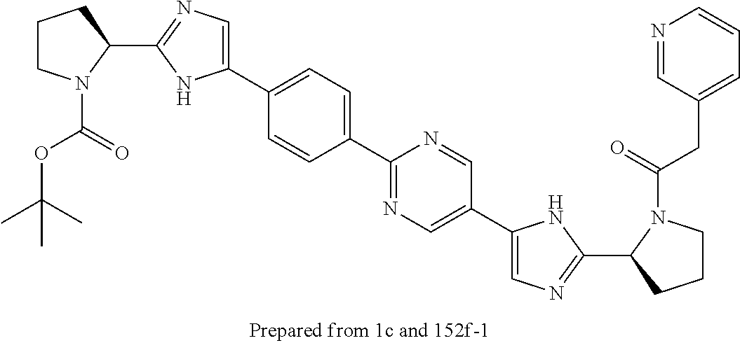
C1(C2=CC=C(C3=CN=C(C4CCCN4C(OC(C)(C)C)=O)N3)C=C2)=NC=C(C2=CN=C(C3CCCN3C(CC3=CC=CN=C3)=O)N2)C=N1
